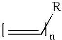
C=C[R]
